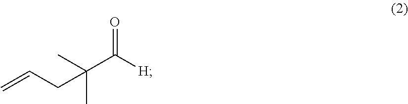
CC(C([H])=O)(C)CC=C
